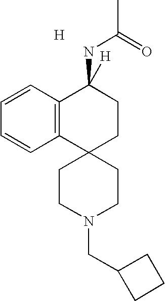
[H].C1=CC2=C(C=C1)C1(CCC2(NC(=O)C)[H])CCN(CC2CCC2)CC1
